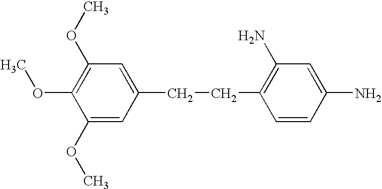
C1(CCC2=C(N)C=C(N)C=C2)=CC(OC)=C(OC)C(OC)=C1
